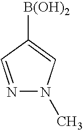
N1=CC([B(OH)2])=CN1C
